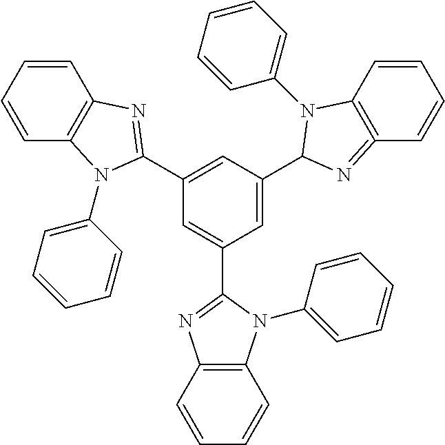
C1(C2=NC3=C(C=CC=C3)N2C2=CC=CC=C2)=CC(C2N(C3=CC=CC=C3)C3=C(=N2)C=CC=C3)=CC(C2=NC3=C(N2C2=CC=CC=C2)C=CC=C3)=C1
